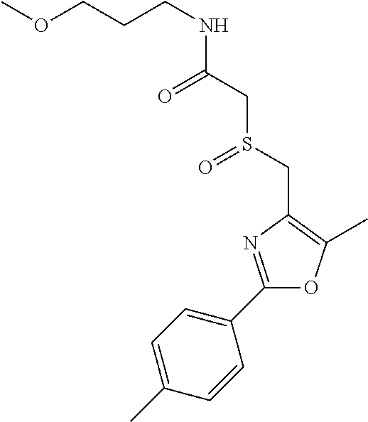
C(CNC(CS(CC1=C(C)OC(C2=CC=C(C)C=C2)=N1)=O)=O)COC
